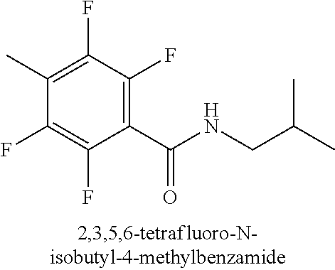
C1(C(NCC(C)C)=O)=C(F)C(F)=C(C)C(F)=C1F
